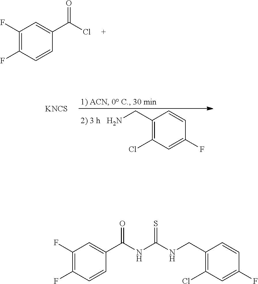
C1=CC(F)=C(F)C=C1C(Cl)=O.[KNCS].NCC1=C(Cl)C=C(F)C=C1.C1=CC(F)=C(F)C=C1C(NC(NCC1=C(Cl)C=C(F)C=C1)=S)=O
